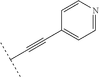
C1=CC(C#CC(C)C)=CC=N1
